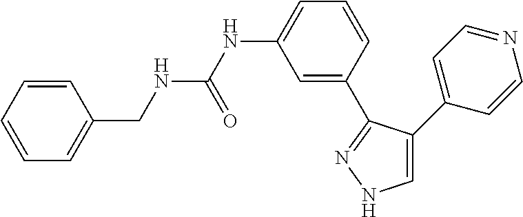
C1=CC=CC=C1CNC(NC1=CC=CC(C2=NNC=C2C2=CC=NC=C2)=C1)=O
